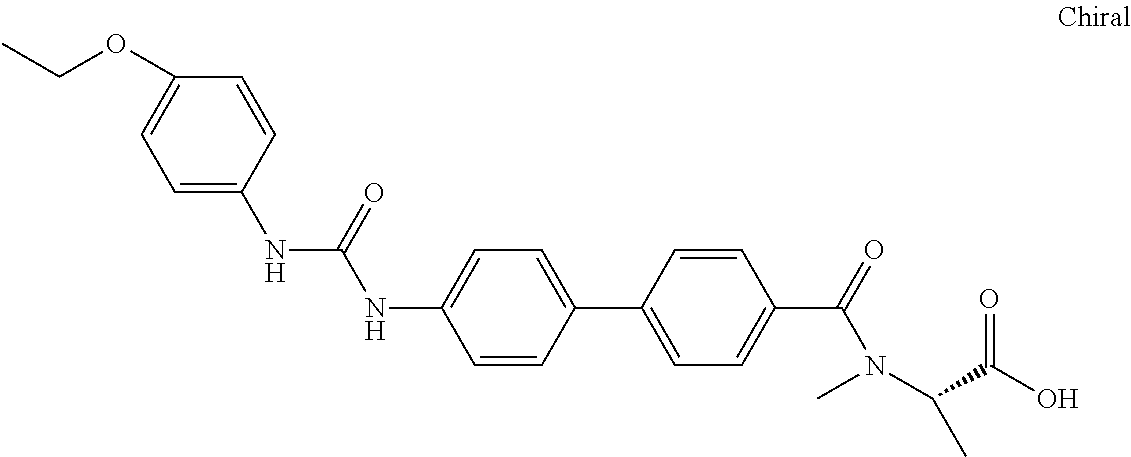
C1=CC(C2=CC=C(C(N(C)C(C(O)=O)C)=O)C=C2)=CC=C1NC(NC1=CC=C(OCC)C=C1)=O
